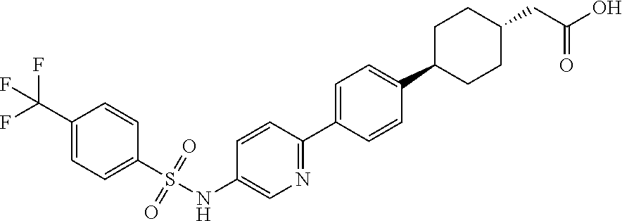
C1(S(=O)(=O)NC2=CN=C(C3=CC=C(C4CCC(CC(O)=O)CC4)C=C3)C=C2)=CC=C(C(F)(F)F)C=C1
